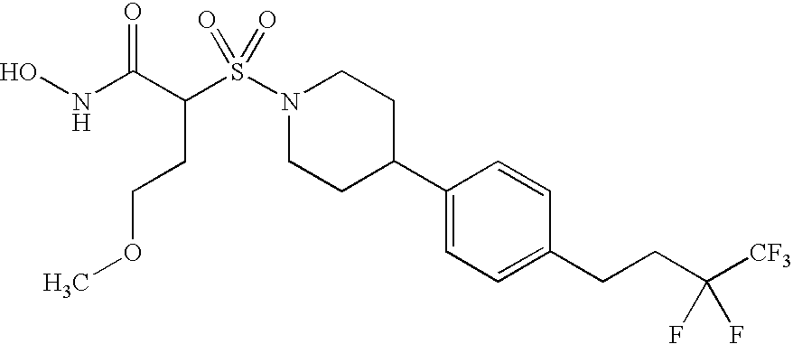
ONC(=O)C(S(N1CCC(C2=CC=C(CCC([CF3])(F)F)C=C2)CC1)(=O)=O)CCOC
